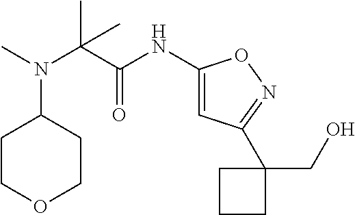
C1COCCC1N(C)C(C(NC1=CC(C2(CO)CCC2)=NO1)=O)(C)C
